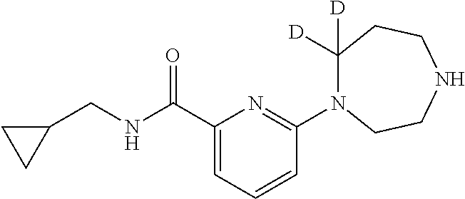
C1([D])([D])N(C2=NC(C(NCC3CC3)=O)=CC=C2)CCNCC1
